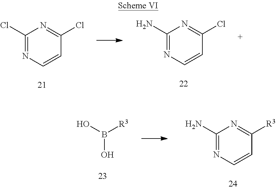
C1(Cl)=NC=CC(Cl)=N1.C1(N)=NC=CC(Cl)=N1.OB(O)[R3].C1(N)=NC=CC([R3])=N1
